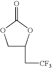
C1C(C[CF3])OC(=O)O1
